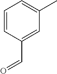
C1=CC(C=O)=CC(C)=C1
